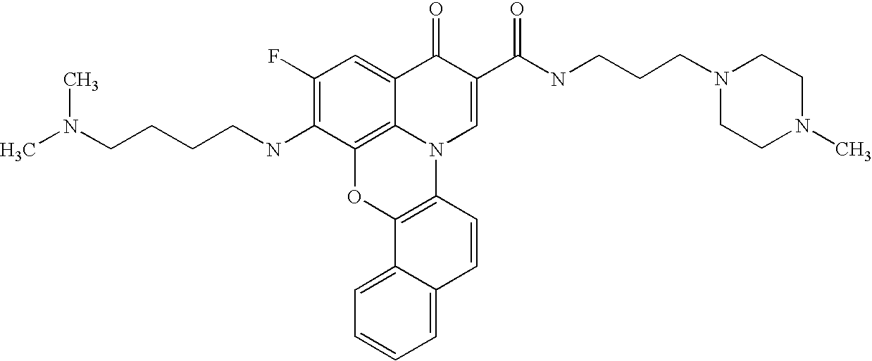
C1(F)=C(NCCCCN(C)C)C2=C3C(=C1)C(=O)C(C(=O)NCCCN1CCN(C)CC1)=CN3C1=C(O2)C2=CC=CC=C2C=C1
